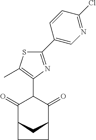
C1(=O)C2CC(C(=O)C1C1=C(C)SC(C3=CN=C(Cl)C=C3)=N1)CC2
